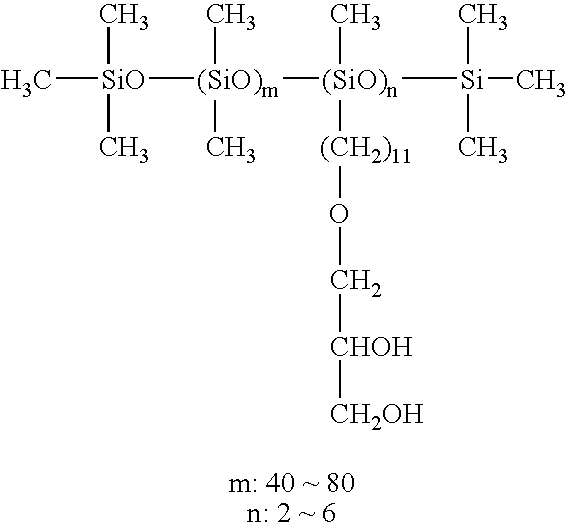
C[SiO](C)(C)[(SiO)m](C)(C)[(SiO)n](C)([Si](C)(C)C)[(CH2)11]OC[CHOH][CH2OH]
